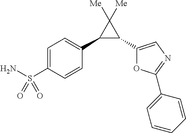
C1(C2=CC=C(S(N)(=O)=O)C=C2)C(C2=CN=C(C3=CC=CC=C3)O2)C1([Me])[Me]
